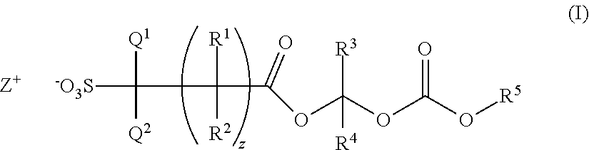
C(C(C(OC(OC(O[R5])=O)([R3])[R4])=O)([R1])[R2])([-O3S])([Q1])[Q2]
